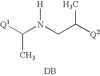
[Q1]C(N(CC([Q2])C)[H])C.[DB]
